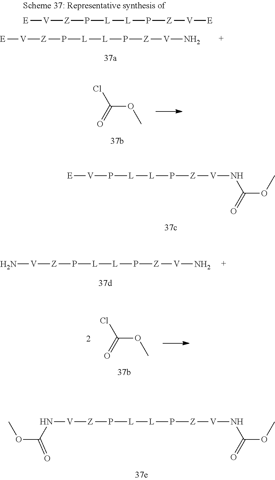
C(OC)(=O)Cl.[E][V]P[L][L]P[Z][V]NC(OC)=O.[V]([Z]P[L][L]P[Z][V]N)N.C(OC)(=O)Cl.[E][V][Z]P[L][L]P[Z][V][E].[V]([Z]P[L][L]P[Z][V]N)[E].[V]([Z]P[L][L]P[Z][V]NC(OC)=O)NC(OC)=O
